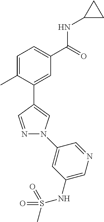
C1=C(C)C(C2=CN(C3=CC(NS(C)(=O)=O)=CN=C3)N=C2)=CC(C(=O)NC2CC2)=C1
